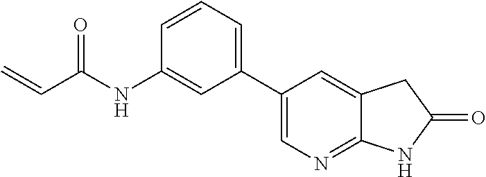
C1(NC(C=C)=O)=CC(C2=CN=C3C(=C2)CC(=O)N3)=CC=C1
